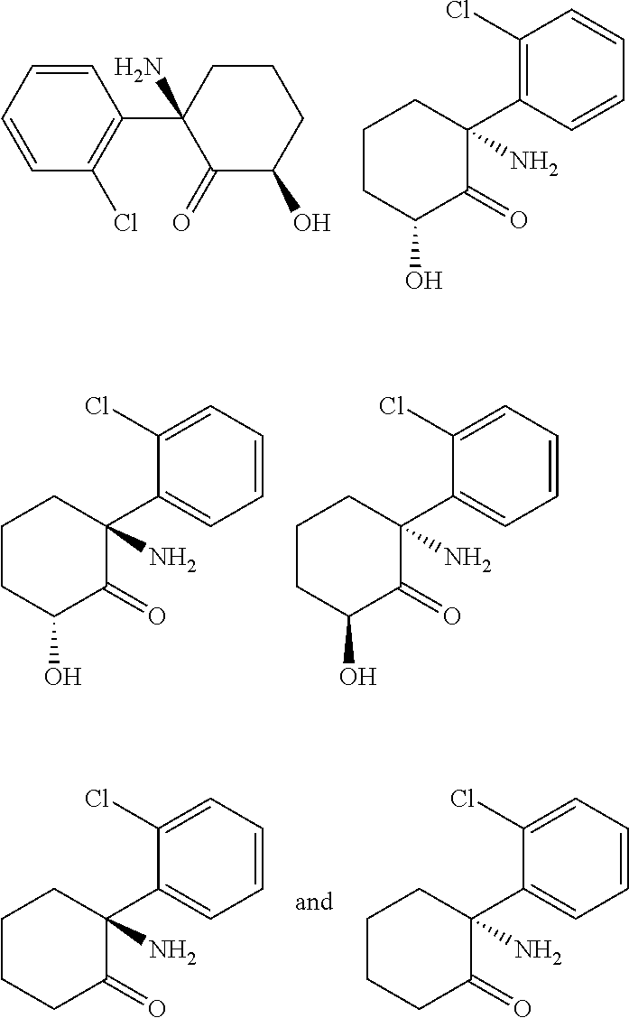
C1=CC=CC(Cl)=C1C1(N)C(=O)C(O)CCC1.C1(Cl)=C(C2(N)CCCC(O)C2=O)C=CC=C1.C1(Cl)=CC=CC=C1C1(N)CCCC(O)C1=O.C1(Cl)=CC=CC=C1C1(N)CCCC(O)C1=O.C1(Cl)=CC=CC=C1C1(N)CCCCC1=O.C1(Cl)=CC=CC=C1C1(N)CCCCC1=O
